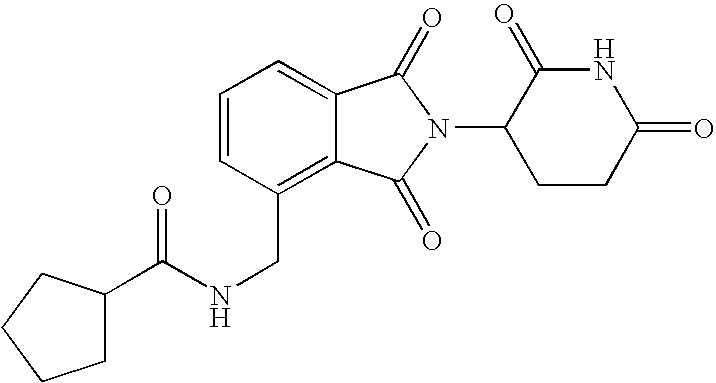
C1=C2C(=C(CNC(=O)C3CCCC3)C=C1)C(=O)N(C1CCC(=O)NC1=O)C2=O
